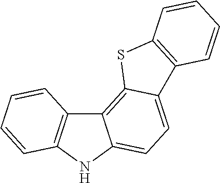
C12=C3C(=CC=C1NC1=C2C=CC=C1)C1=C(S3)C=CC=C1
